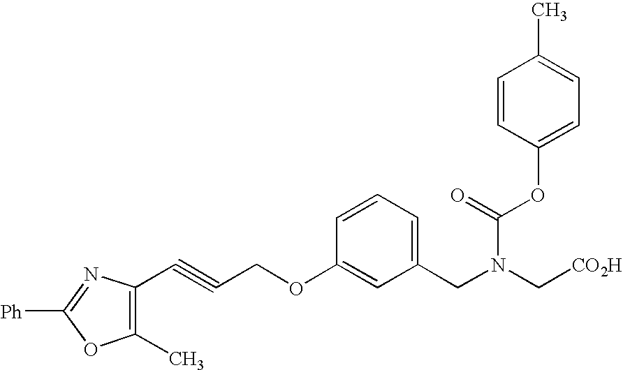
C1(C)=C(C#CCOC2=CC(CN(C[CO2H])C(OC3=CC=C(C)C=C3)=O)=CC=C2)N=C([Ph])O1
